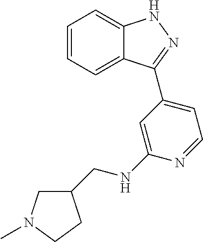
C1=CC=C2C(=C1)NN=C2C1=CC=NC(NCC2CN(C)CC2)=C1
